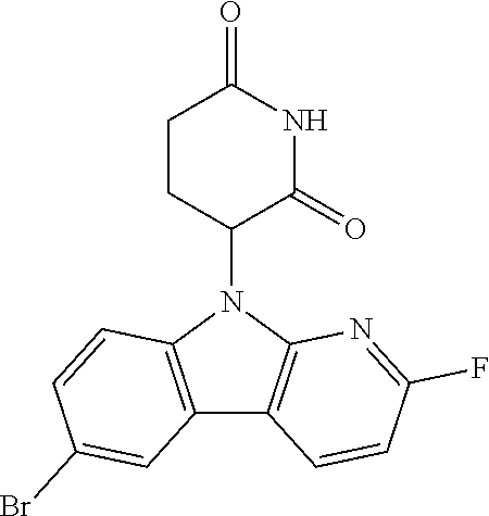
N1(C2CCC(=O)NC2=O)C2=C(C3=C1C=CC(Br)=C3)C=CC(F)=N2
